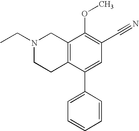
N1(CC)CCC2=C(C1)C(OC)=C(C#N)C=C2C1=CC=CC=C1
